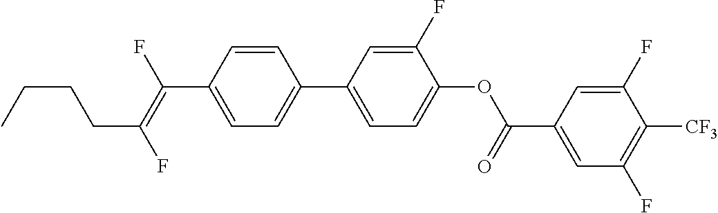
C(C1=CC=C(C2=CC=C(OC(C3=CC(F)=C([CF3])C(F)=C3)=O)C(F)=C2)C=C1)(=C(F)CCCC)F
